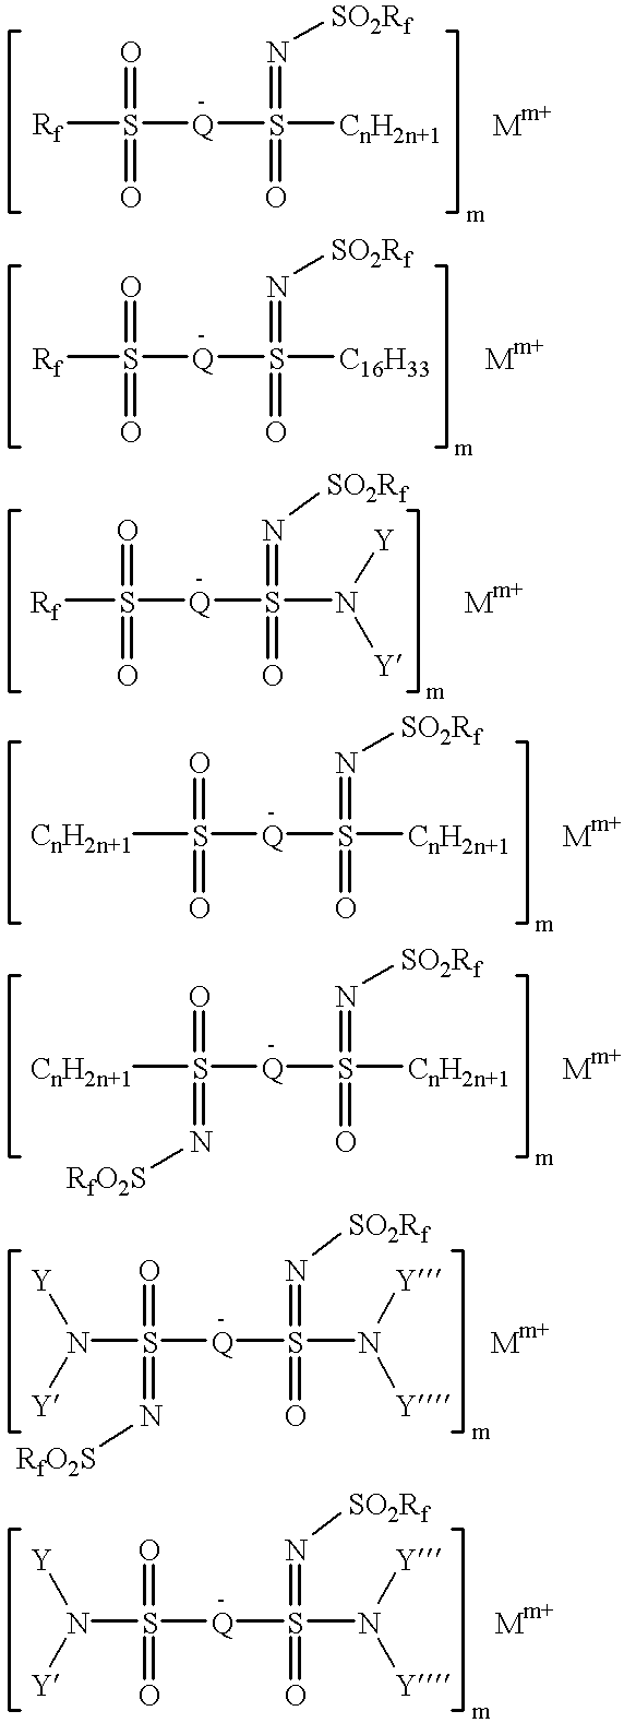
[Rf]S([Q]S([CnH2n+1])(=N[SO2Rf])=O)(=O)=O.[Mm+].[m].[Rf]S([Q]S([C16H33])(=N[SO2Rf])=O)(=O)=O.[Mm+].[m].[Rf]S([Q]S(N([Y])[Y])(=N[SO2Rf])=O)(=O)=O.[Mm+].[m].[CnH2n+1]S([Q]S([CnH2n+1])(=N[SO2Rf])=O)(=O)=O.[Mm+].[m].[CnH2n+1]S([Q]S([CnH2n+1])(=N[SO2Rf])=O)(=O)=N[RfO2S].[Mm+].[m].N(S([Q]S(N([Y])[Y])(=N[SO2Rf])=O)(=O)=N[RfO2S])([Y])[Y].[Mm+].[m].N(S([Q]S(N([Y])[Y])(=N[SO2Rf])=O)(=O)=O)([Y])[Y].[Mm+].[m]
